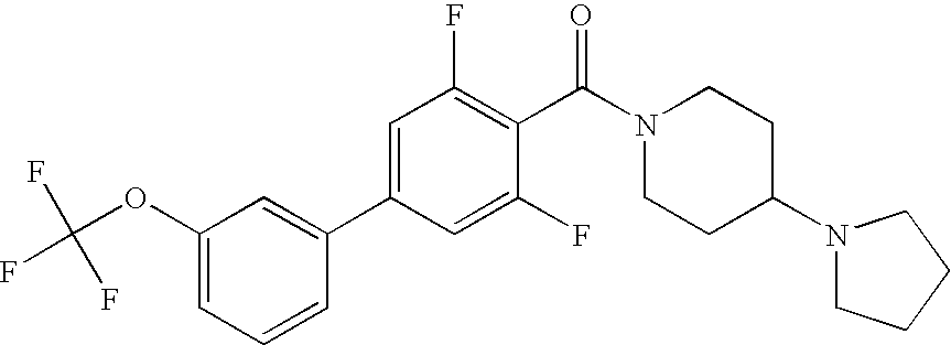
C1(OC(F)(F)F)=CC=CC(C2=CC(F)=C(C(N3CCC(N4CCCC4)CC3)=O)C(F)=C2)=C1
